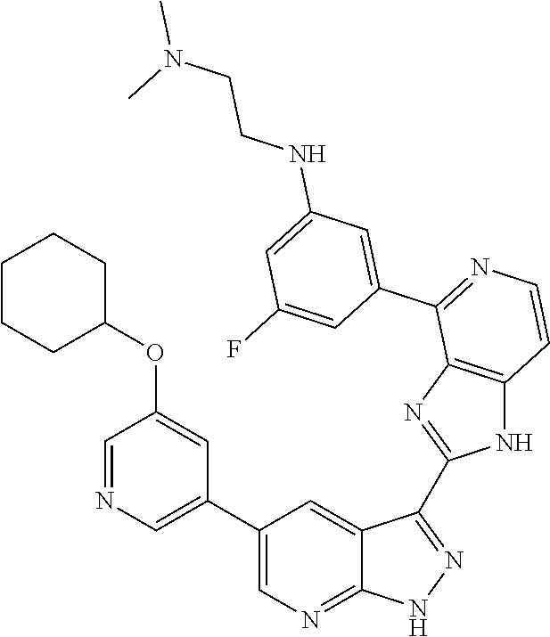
C1=NC=C(C2=CN=C3C(=C2)C(C2=NC4=C(N2)C=CN=C4C2=CC(NCCN(C)C)=CC(F)=C2)=N[N H]3)C=C1OC1CCCCC1
